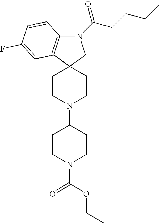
C12(CCN(C3CCN(C(=O)OCC)CC3)CC1)CN(C(=O)CCCC)C1=C2C=C(F)C=C1
